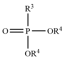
O=P([OR4])([OR4])[R3]
